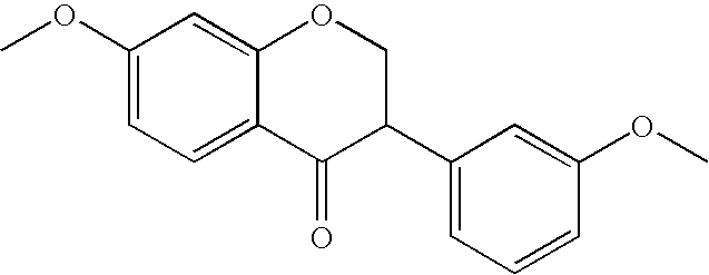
C1(OC)=CC=C2C(=C1)OCC(C1=CC=CC(OC)=C1)C2=O
